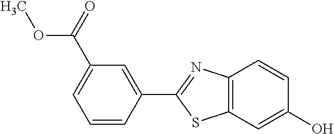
C12=C(C=C(O)C=C1)SC(C1=CC(C(=O)OC)=CC=C1)=N2
